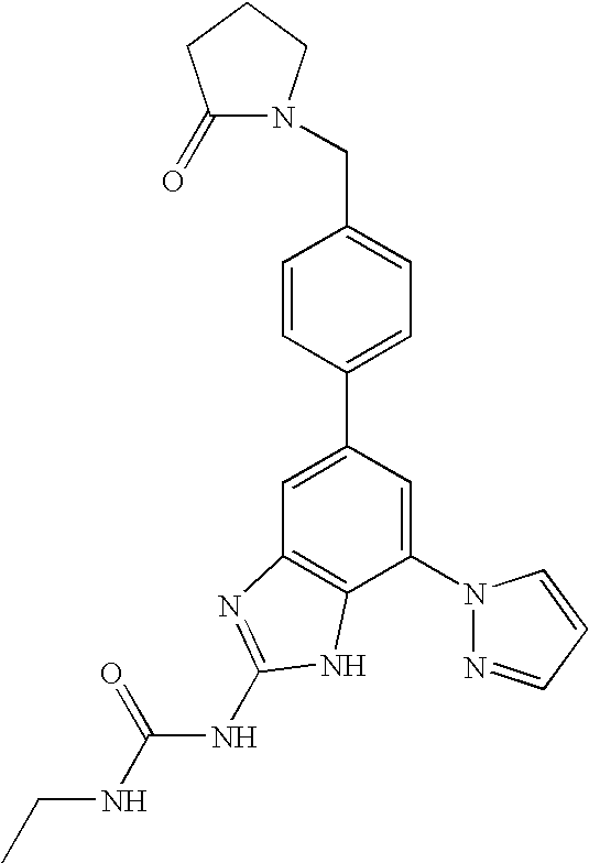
C1=C(C2=CC=C(CN3C(=O)CCC3)C=C2)C=C(N2N=CC=C2)C2=C1N=C(NC(NCC)=O)N2
